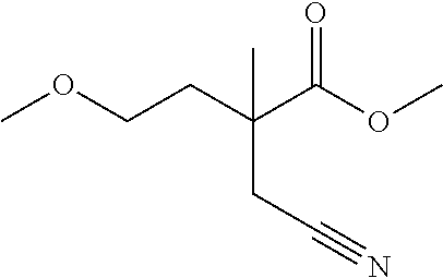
C(CC(C(OC)=O)(CC#N)C)OC
